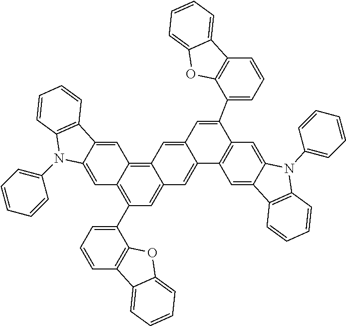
C1=C2C(=CC3=C4C(=CC(C5=CC=CC6=C5OC5=CC=CC=C65)=C13)C=C1C(=C4)C=C(C3=CC=CC4=C3OC3=CC=CC=C43)C3=C1C=C1C(=C3)N(C3=CC=CC=C3)C3=C1C=CC=C3)C1=C(N2C2=CC=CC=C2)C=CC=C1
